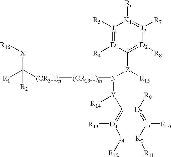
[X](C([(CR3H)n][(CR19H)m]N([Y]([R14])C1=[D4]([R13])[J4]([R12])=[K2]([R11])[J3]([R10])=[D3]1[R9])[Z](C1=[D2]([R8])[J2]([R7])=[K1]([R6])[J1]([R5])=[D1]1[R4])[R15])([R1])[R2])[R16]
